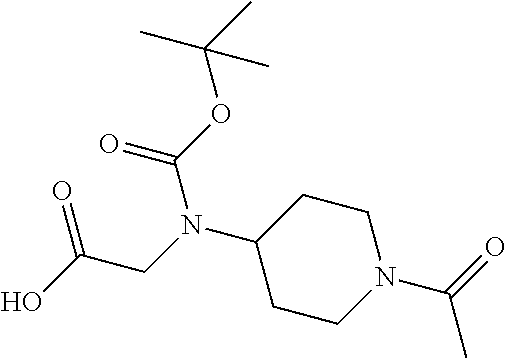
OC(CN(C1CCN(C(=O)C)CC1)C(OC(C)(C)C)=O)=O
